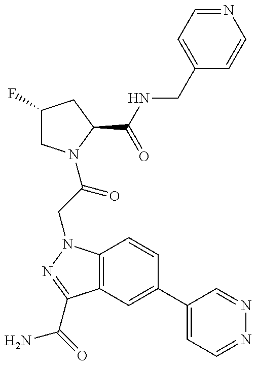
C1(F)CN(C(=O)CN2C3=C(C(C(N)=O)=N2)C=C(C2=CC=NN=C2)C=C3)C(C(NCC2=CC=NC=C2)=O)C1
